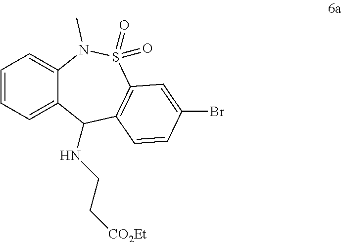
C1=CC=C2C(=C1)N(C)S(=O)(=O)C1=C(C2NCC[CO2Et])C=CC(Br)=C1
